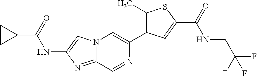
C1(C(=O)NC2=CN3C(=N2)C=NC(C2=C(C)SC(C(=O)NCC(F)(F)F)=C2)=C3)CC1
